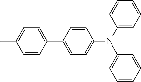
C1=CC(N(C2=CC=CC=C2)C2=CC=CC=C2)=CC=C1C1=CC=C(C)C=C1
